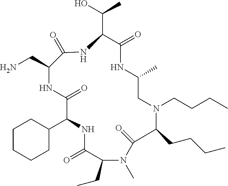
C1CCCC(C2NC(=O)C(CC)N(C)C(=O)C(CCCC)N(CCCC)CC(C)NC(=O)C(C(O)C)NC(=O)C(CN)NC2=O)C1
